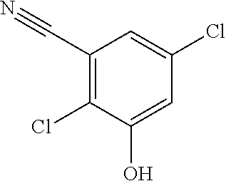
C1(C#N)=C(Cl)C(O)=CC(Cl)=C1
